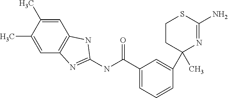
C1(C)(C2=CC(C(NC3=NC4=C(C=C(C)C(C)=C4)N3)=O)=CC=C2)N=C(N)SCC1
